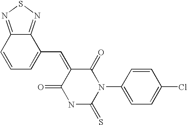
O=C1C(=CC2=CC=CC3=NSN=C23)C(=O)N(C2=CC=C(Cl)C=C2)C(=S)N1
